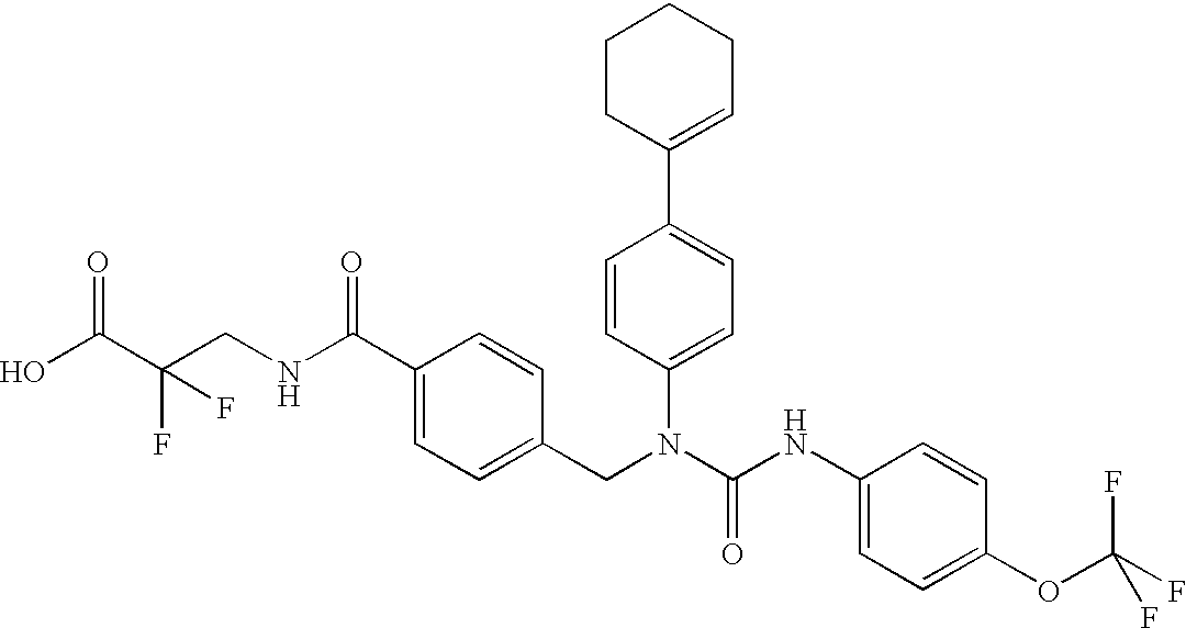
OC(C(CNC(C1=CC=C(CN(C(NC2=CC=C(OC(F)(F)F)C=C2)=O)C2=CC=C(C3=CCCCC3)C=C2)C=C1)=O)(F)F)=O
